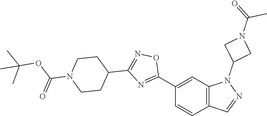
C1(C2=NC(C3CCN(C(OC(C)(C)C)=O)CC3)=NO2)=CC2=C(C=C1)C=NN2C1CN(C(C)=O)C1
